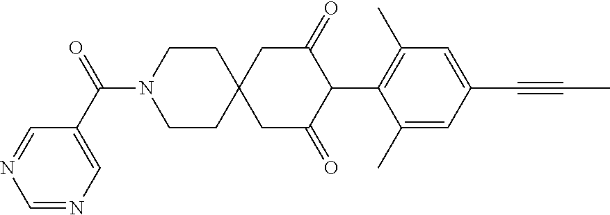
C1CN(C(=O)C2=CN=CN=C2)CCC12CC(=O)C(C1=C(C)C=C(C#CC)C=C1C)C(=O)C2
